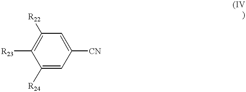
C1([R24])=CC([CN])=CC([R22])=C1[R23]
